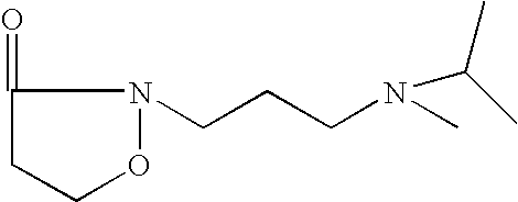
C1(=O)CCON1CCCN(C)C(C)C
